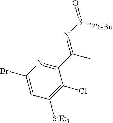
C1(Br)=CC([SiEt3])=C(Cl)C(C(C)=NS(=O)[t-Bu])=N1
